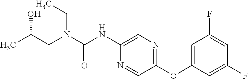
C(C)(O)CN(CC)C(=O)NC1=CN=C(OC2=CC(F)=CC(F)=C2)C=N1
